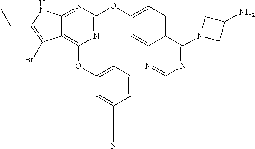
N1=C(OC2=CC=C3C(=C2)N=CN=C3N2CC(N)C2)N=C2C(=C1OC1=CC=CC(C#N)=C1)C(Br)=C(CC)N2
